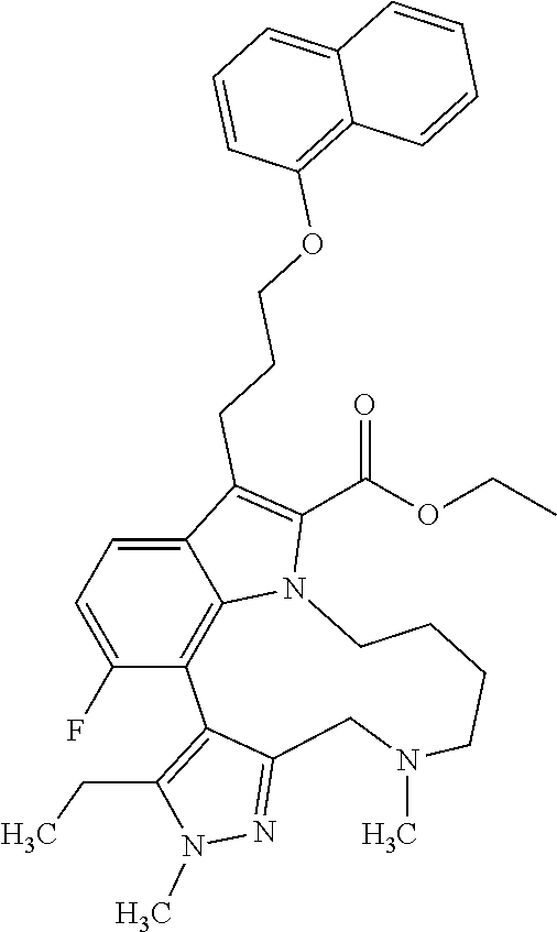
C1=C(F)C2=C3C(=C1)C(CCCOC1=C4C(=CC=C1)C=CC=C4)=C(C(OCC)=O)N3CCCCN(C)CC1=NN(C)C(CC)=C21
